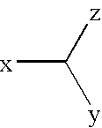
[x]C([z])[y]
